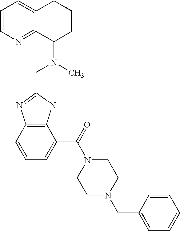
C1=CN=C2C(=C1)CCCC2N(C)CC1=NC2=C(N1)C(C(N1CCN(CC3=CC=CC=C3)CC1)=O)=CC=C2
